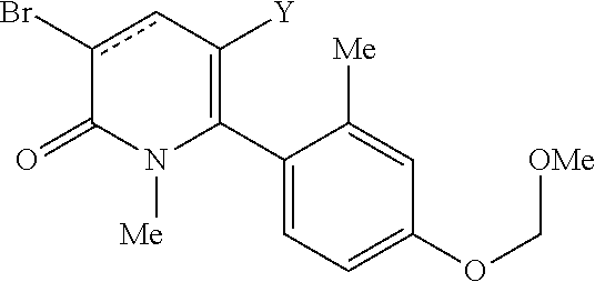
C1(C2=C([Y])cc(Br)C(=O)N2[Me])=CC=C(OC[OMe])C=C1[Me]
